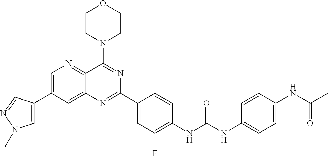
C1=C(C2=CN(C)N=C2)C=C2C(=N1)C(N1CCOCC1)=NC(C1=CC(F)=C(NC(NC3=CC=C(NC(C)=O)C=C3)=O)C=C1)=N2
